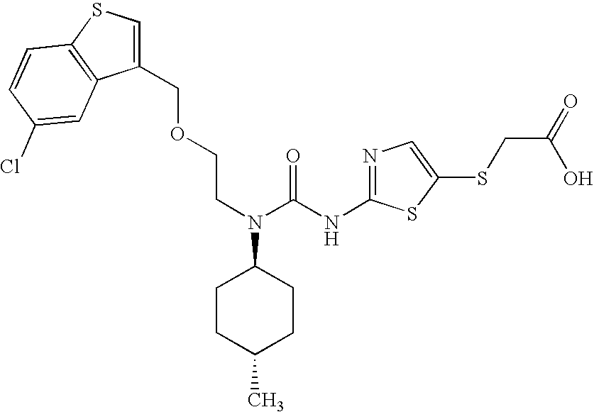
C(CN(C(=O)NC1=NC=C(SCC(=O)O)S1)C1CCC(C)CC1)OCC1=CSC2=C1C=C(Cl)C=C2
